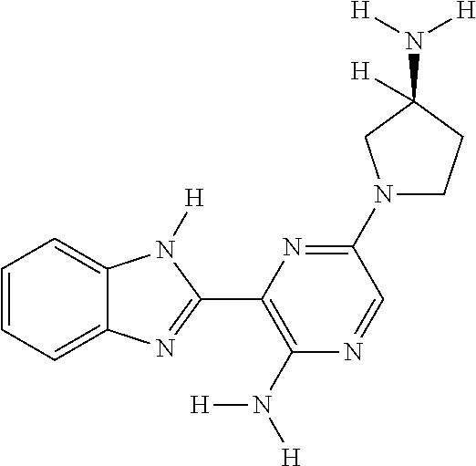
C1=CC=C2C(=C1)N([H])C(C1=C(N([H])[H])N=CC(N3CCC(N([H])[H])([H])C3)=N1)=N2
